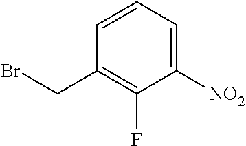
C1=CC=C([NO2])C(F)=C1CBr
